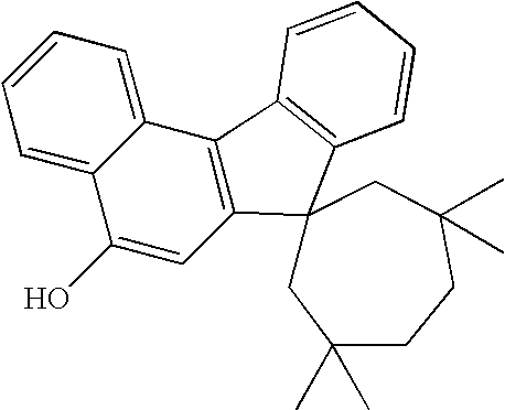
C12=CC=CC=C1C(O)=CC1=C2C2=C(C13CC(C)(C)CCC(C)(C)C3)C=CC=C2
